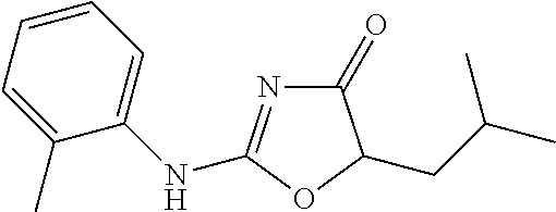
C1(=O)N=C(NC2=CC=CC=C2C)OC1CC(C)C
